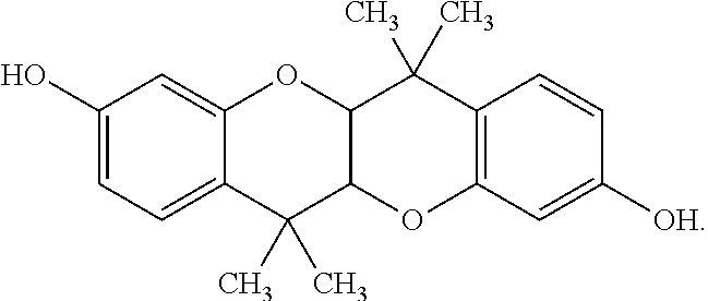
C1(O)=CC=C2C(=C1)OC1C(C2(C)C)OC2=C(C1(C)C)C=CC([OH])=C2
